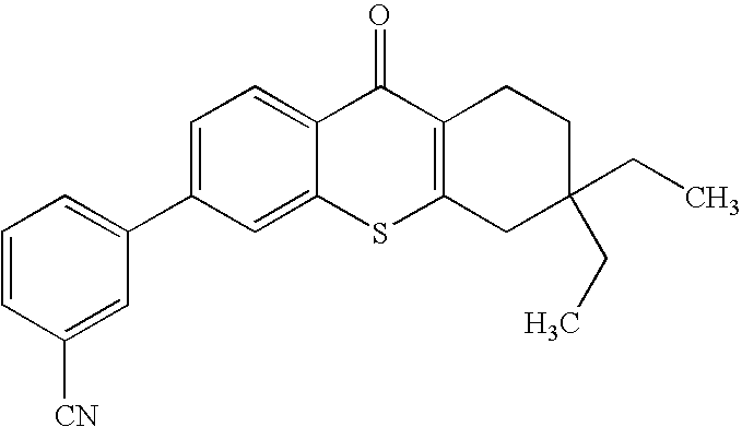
C1=C(C2=CC=CC([CN])=C2)C=C2C(=C1)C(=O)C1=C(S2)CC(CC)(CC)CC1
